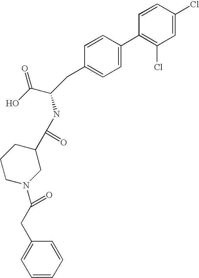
C1=CC(Cl)=CC(Cl)=C1C1=CC=C(CC(C(O)=O)NC(C2CCCN(C(=O)CC3=CC=CC=C3)C2)=O)C=C1
